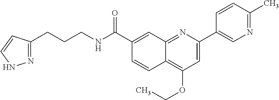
C1(C(NCCCC2=NNC=C2)=O)=CC2=NC(C3=CN=C(C)C=C3)=CC(OCC)=C2C=C1
